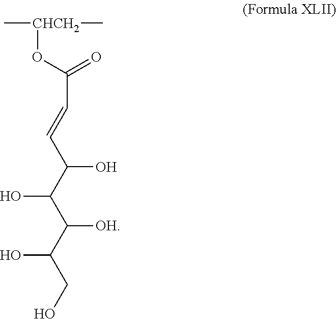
[CHCH2](OC(=O)C=CC(C(C(C(CO)O)[OH])O)O)(C)C
